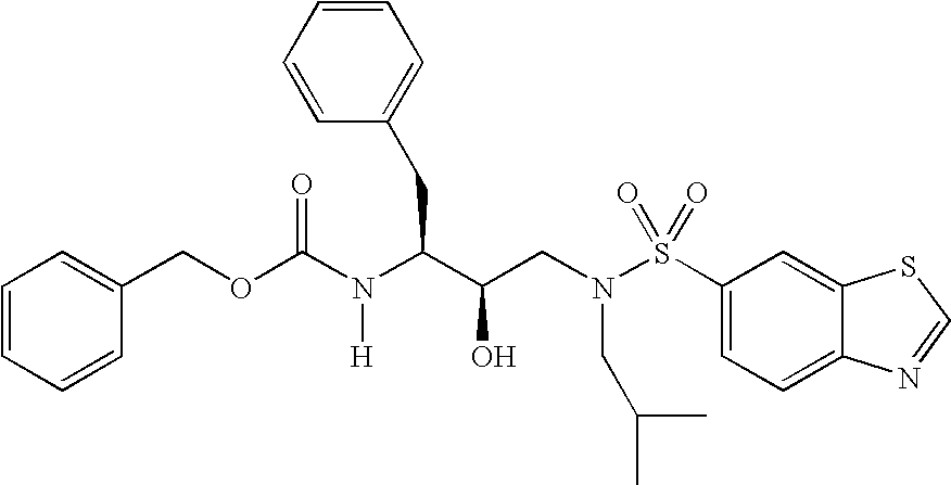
C1=CC=CC(COC(N(C(C(CN(S(C2=CC=C3C(=C2)SC=N3)(=O)=O)CC(C)C)O)CC2=CC=CC=C2)[H])=O)=C1
